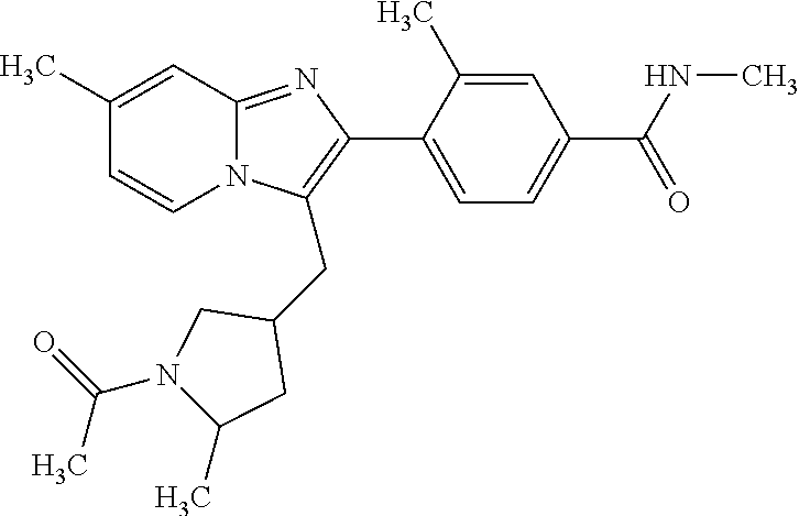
C1(C)=CC2=NC(C3=CC=C(C(NC)=O)C=C3C)=C(CC3CN(C(=O)C)C(C)C3)N2C=C1
